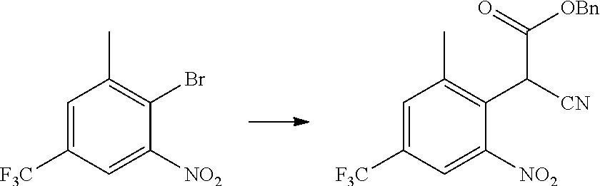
C1=C([F3C])C=C([NO2])C(Br)=C1C.C1=C([F3C])C=C([NO2])C(C([CN])C(=O)[OBn])=C1C
